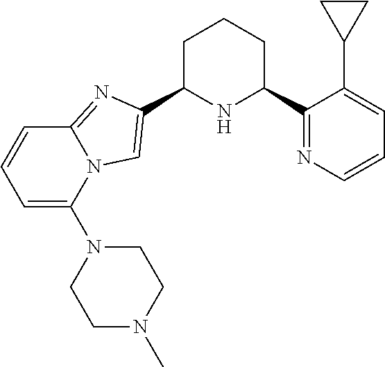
C1C(C2=CN3C(=N2)C=CC=C3N2CCN(C)CC2)NC(C2=NC=CC=C2C2CC2)CC1
